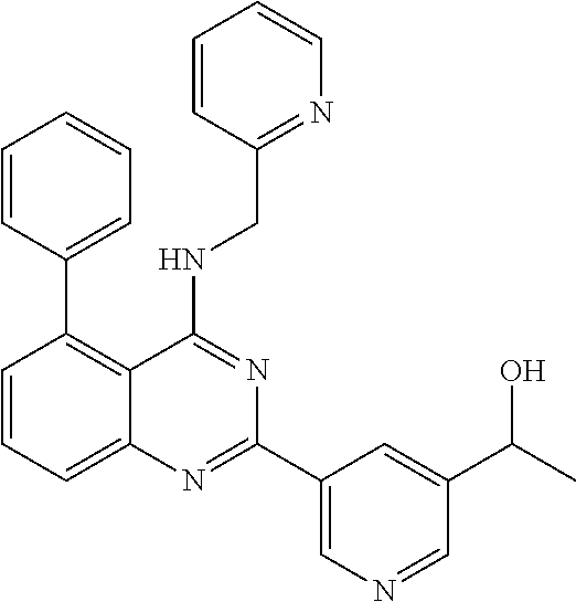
C1=CC=C2C(=C1C1=CC=CC=C1)C(NCC1=NC=CC=C1)=NC(C1=CN=CC(C(C)O)=C1)=N2
